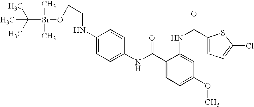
C1(NC(=O)C2=CC=C(OC)C=C2NC(=O)C2=CC=C(Cl)S2)=CC=C(NCCO[Si](C(C)(C)C)(C)C)C=C1
